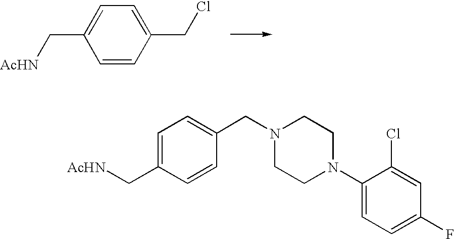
C1=C(C[AcHN])C=CC(CCl)=C1.C1=C(C[AcHN])C=CC(CN2CCN(C3=CC=C(F)C=C3Cl)CC2)=C1
